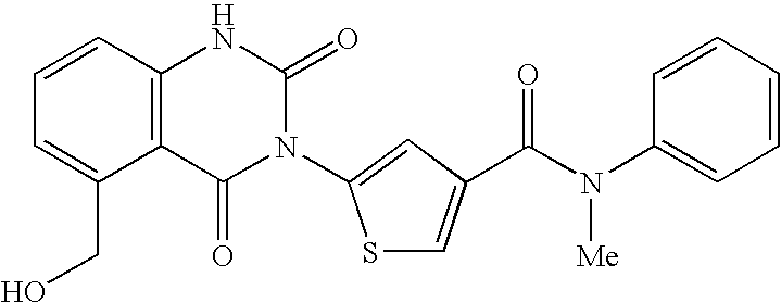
C12=C(C=CC=C1CO)NC(=O)N(C1=CC(C(N([Me])C3=CC=CC=C3)=O)=CS1)C2=O
